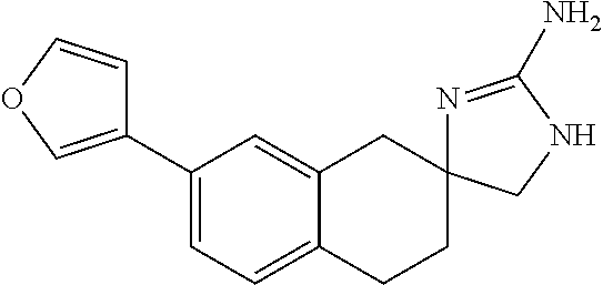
C1(C2=COC=C2)=CC=C2C(=C1)CC1(CC2)N=C(N)NC1
